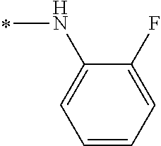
N(C1=CC=CC=C1F)C
